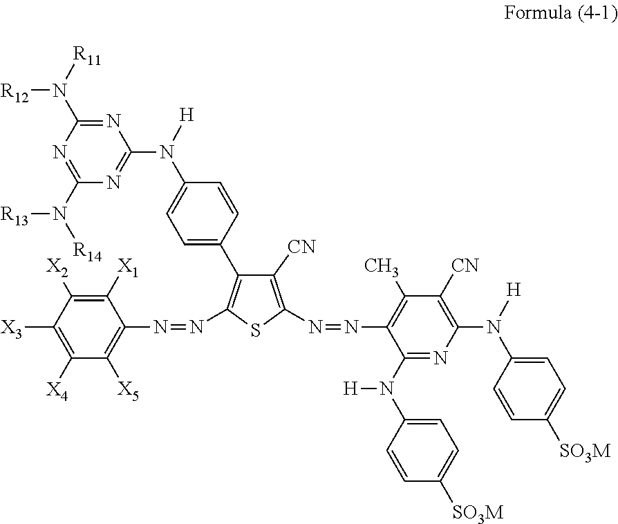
N(=NC1=C(C2=CC=C(N([H])C3=NC(N([R14])[R13])=NC(N([R12])[R11])=N3)C=C2)C([CN])=C(N=NC2=C(C)C([CN])=C(N([H])C3=CC=C([SO3M])C=C3)N=C2N([H])C2=CC=C([SO3M])C=C2)S1)C1=C([X5])C([X4])=C([X3])C([X2])=C1[X1]
